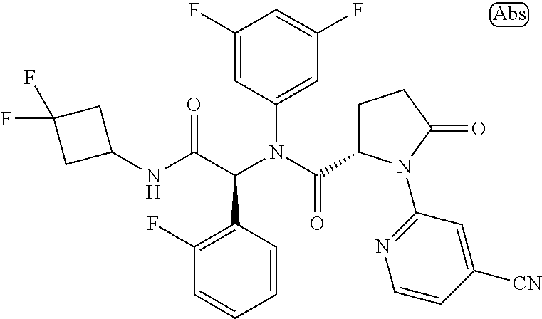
C1(N(C(C2CCC(=O)N2C2=NC=CC([CN])=C2)=O)C(C(NC2CC(F)(F)C2)=O)C2=C(F)C=CC=C2)=CC(F)=CC(F)=C1
